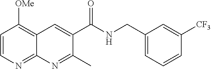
C1(CNC(C2=CC3=C([OMe])C=CN=C3N=C2C)=O)=CC=CC([CF3])=C1
